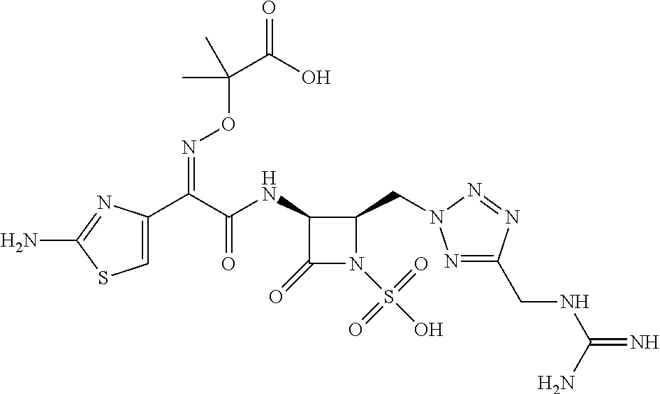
C1=C(C(C(NC2C(=O)N(S(O)(=O)=O)C2CN2N=C(CNC(=N)N)N=N2)=O)=NOC(C(=O)O)(C)C)N=C(N)S1
